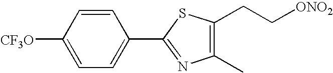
C1(C2=NC(C)=C(CC[ONO2])S2)=CC=C([CF3O])C=C1
